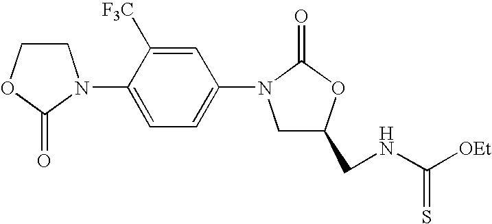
C1COC(=O)N1C1=CC=C(N2CC(CNC([OEt])=S)OC2=O)C=C1[F3C]
